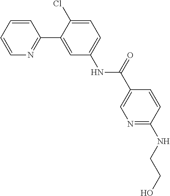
C1=CC=CN=C1C1=CC(NC(C2=CN=C(NCCO)C=C2)=O)=CC=C1Cl
